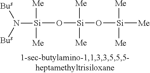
[Si](O[Si](O[Si]([Me])([Me])[Me])([Me])[Me])([Me])([Me])N([Bus])[Bus]
